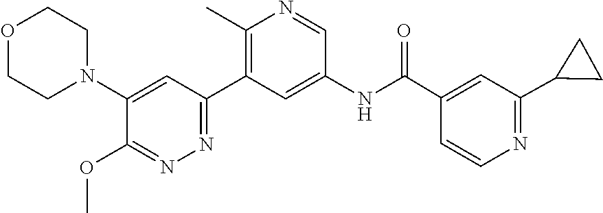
O1CCN(C2=CC(C3=C(C)N=CC(NC(C4=CC(C5CC5)=NC=C4)=O)=C3)=NN=C2OC)CC1
